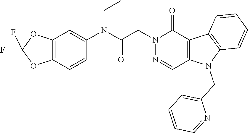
C12=C(C(=O)N(CC(=O)N(CC)C3=CC4=C(C=C3)OC(F)(F)O4)N=C1)C1=C(N2CC2=CC=CC=N2)C=CC=C1
